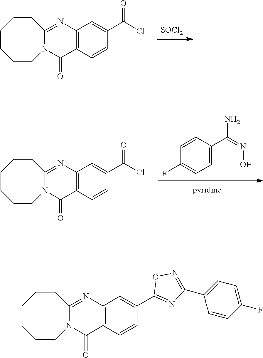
[SOCl2].C12=C(C=CC(C(=O)Cl)=C1)C(=O)N1C(=N2)CCCCCC1.C1(F)=CC=C(C(N)=NO)C=C1.C12=C(C=CC(C(=O)Cl)=C1)C(=O)N1C(=N2)CCCCCC1.C12=C(C=CC(C3=NC(C4=CC=C(F)C=C4)=NO3)=C1)C(=O)N1C(=N2)CCCCCC1
